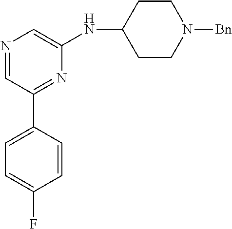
N1=CC(C2=CC=C(F)C=C2)=NC(NC2CCN([Bn])CC2)=C1
